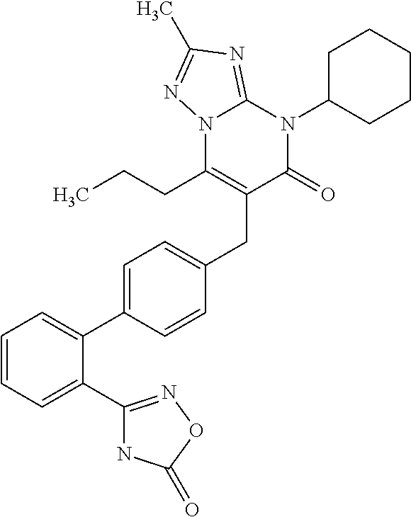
C1=CC=C(C2=NOC(=O)N2)C(C2=CC=C(CC3=C(CCC)N4C(=NC(C)=N4)N(C4CCCCC4)C3=O)C=C2)=C1
